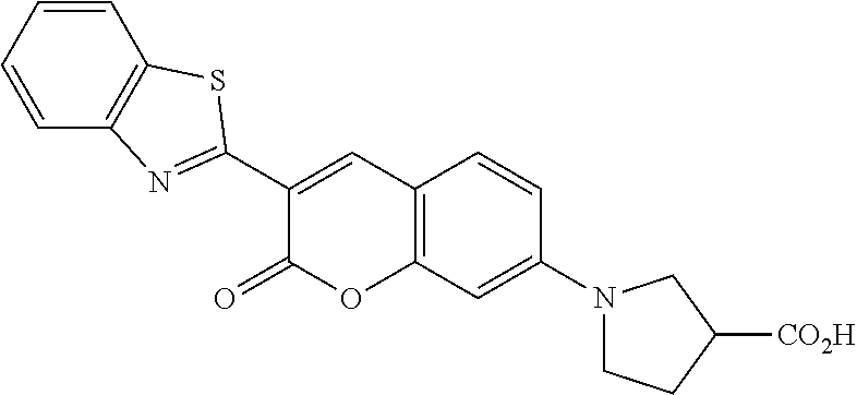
C1=CC=CC2=C1N=C(C1=CC3=C(OC1=O)C=C(N1CCC([CO2H])C1)C=C3)S2
